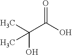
CC(C(O)=O)(O)C
